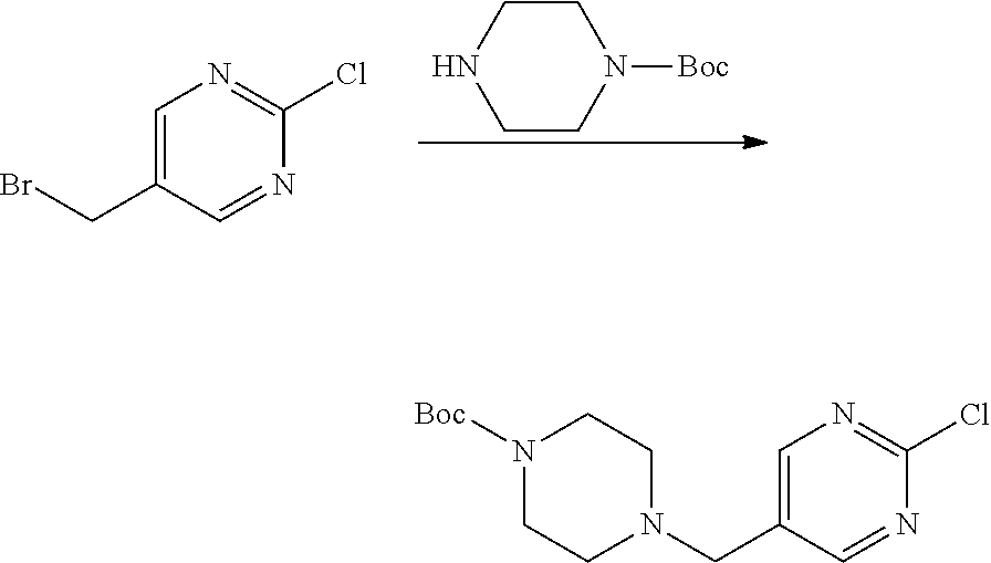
N1CCN([Boc])CC1.C1=C(CBr)C=NC(Cl)=N1.C1=C(CN2CCN([Boc])CC2)C=NC(Cl)=N1
